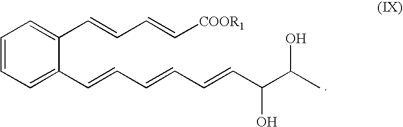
C1=CC=C(C=CC=CC=CC(C(O)C)O)C(C=CC=C[COOR1])=C1
